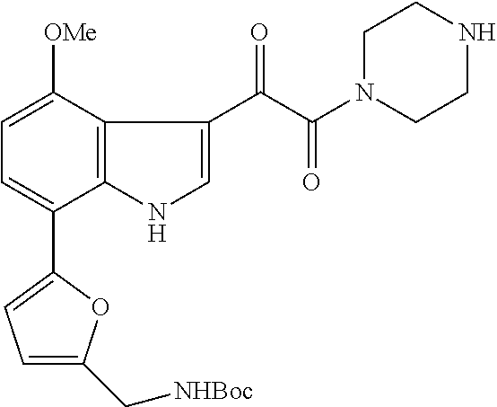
C1=C(C[NHBoc])OC(C2=CC=C([OMe])C3=C2NC=C3C(C(N2CCNCC2)=O)=O)=C1
